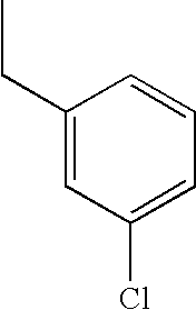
C1(CC)=CC(Cl)=CC=C1
